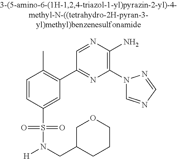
C1=CC(S(=O)(=O)N(CC2CCCOC2)[H])=CC(C2=NC(N3C=NC=N3)=C(N)N=C2)=C1C
